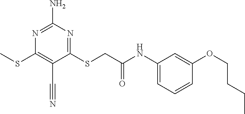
N1=C(N)N=C(SCC(NC2=CC=CC(OCCCC)=C2)=O)C(C#N)=C1SC
